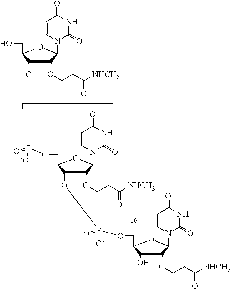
C1=CN(C2C(OCCC([NHCH2])=O)C(OP(=O)([O-])OCC3C(OP(=O)([O-])OCC4C(O)C(OCCC([NHCH3])=O)C(N5C=CC(=O)NC5=O)O4)C(OCCC([NHCH3])=O)C(N4C=CC(=O)NC4=O)O3)C(CO)O2)C(=O)NC1=O
